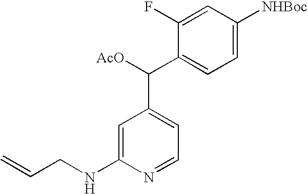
C1(NCC=C)=CC(C(C2=CC=C([NHBoc])C=C2F)[AcO])=CC=N1
